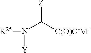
[R25]N(C([C(O)O-M+])[Z])[Y]
